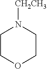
C1COCCN1[CH2CH3]
